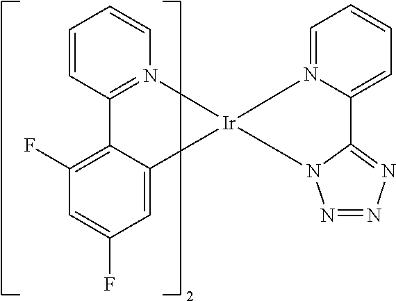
C1=CC2=N(C=C1)[Ir]1(C3=CC(F)=CC(F)=C23)N2=CC=CC=C2C2=NN=NN21
